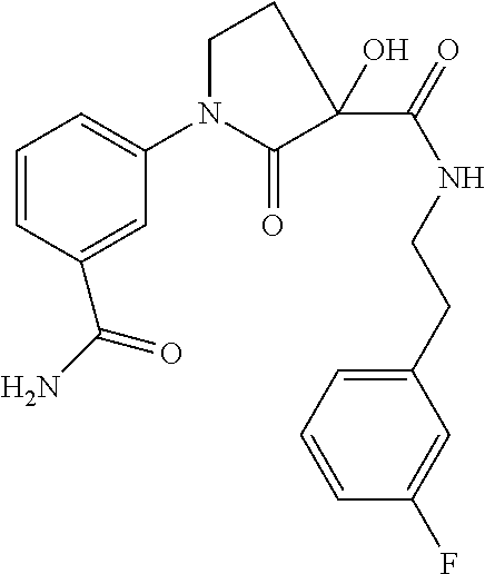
C1(N2CCC(C(NCCC3=CC=CC(F)=C3)=O)(O)C2=O)=CC=CC(C(=O)N)=C1
